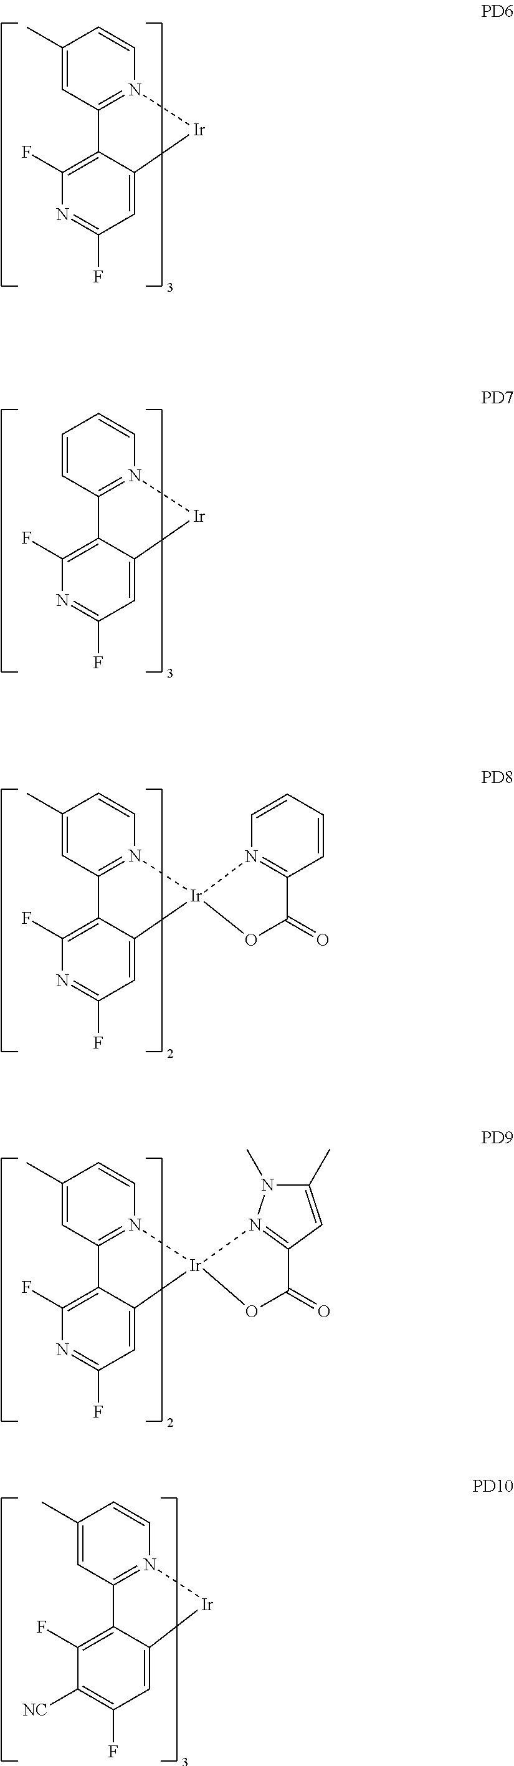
C1(C)=CC2=N(C=C1)[Ir]C1=CC(F)=NC(F)=C21.C1=CC2=N(C=C1)[Ir]C1=CC(F)=NC(F)=C21.C1(C)=CC2=N(C=C1)[Ir]1(C3=CC(F)=NC(F)=C23)N2=C(C=CC=C2)C(=O)O1.C1(C)=CC2=N(C=C1)[Ir]1(C3=CC(F)=NC(F)=C23)N2=C(C=C(C)N2C)C(=O)O1.C1(C)=CC2=N(C=C1)[Ir]C1=CC(F)=C([NC])C(F)=C21
